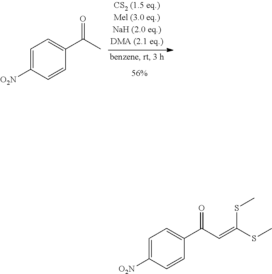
C1=C([O2N])C=CC(C(C)=O)=C1.C1=C([O2N])C=CC(C(C=C(SC)SC)=O)=C1
